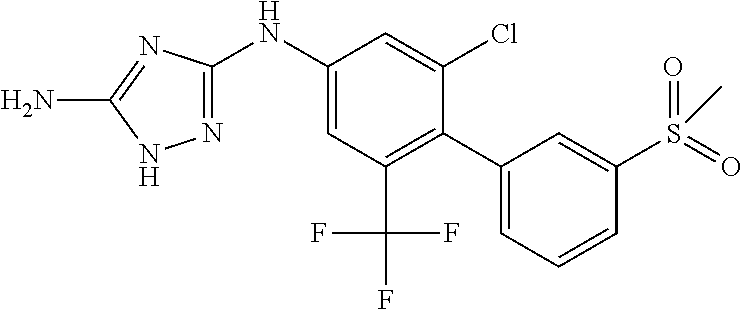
C1(NC2=CC(C(F)(F)F)=C(C3=CC=CC(S(=O)(=O)C)=C3)C(Cl)=C2)=NNC(N)=N1
